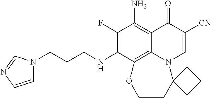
C1(F)=C(NCCCN2C=CN=C2)C2=C3C(=C1N)C(=O)C([CN])=CN3C1(CCO2)CCC1
